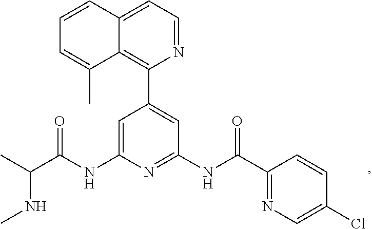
C1=C(NC(C(C)NC)=O)N=C(NC(=O)C2=NC=C(Cl)C=C2)C=C1C1=C2C(=CC=N1)C=CC=C2C
